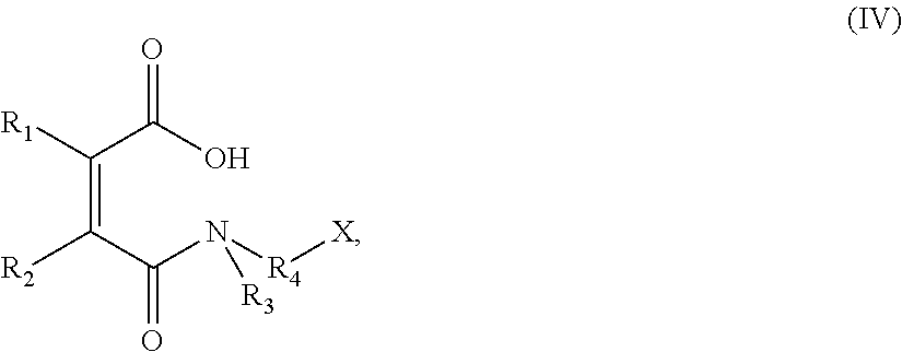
C(=C(C(N([R4][X])[R3])=O)[R2])(C(O)=O)[R1]
